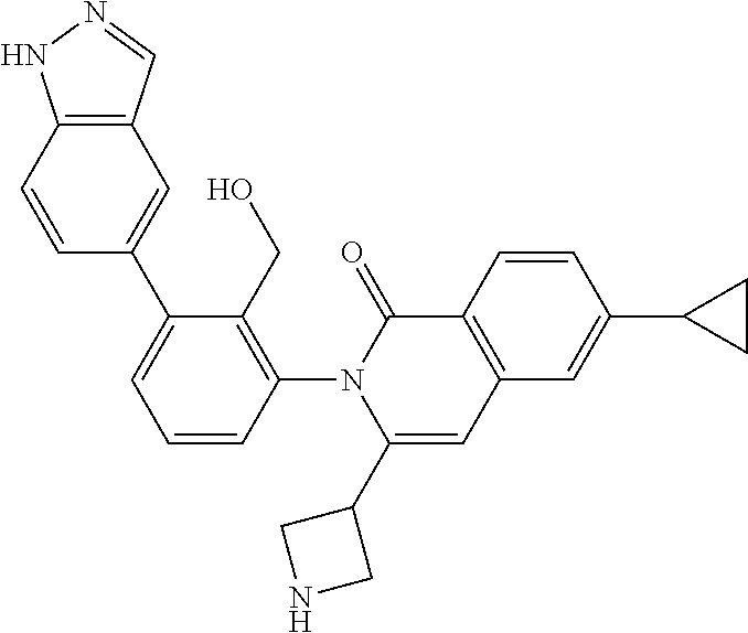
C1=CC(N2C(C3CNC3)=CC3=C(C2=O)C=CC(C2CC2)=C3)=C(CO)C(C2=CC3=C(C=C2)NN=C3)=C1
